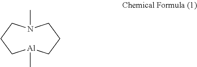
N1(C)CCC[Al](C)CCC1
